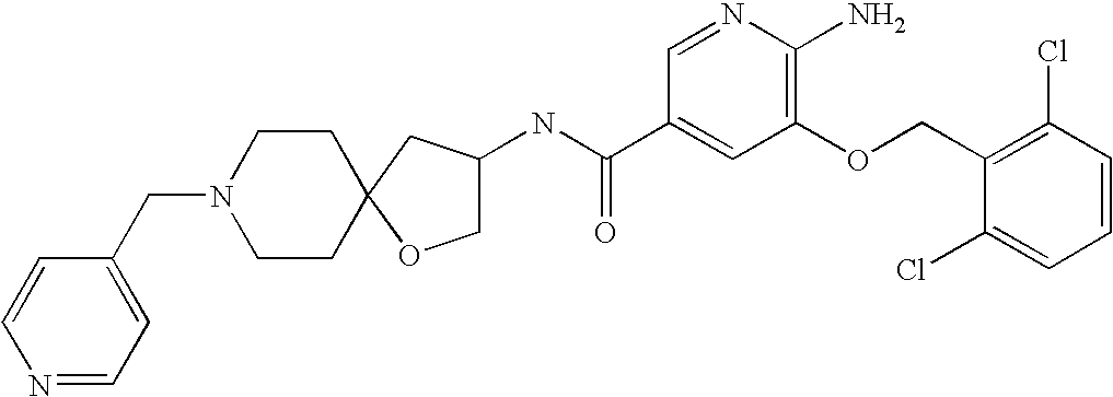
N1=CC=C(CN2CCC3(CC2)OCC(NC(C2=CC(OCC4=C(Cl)C=CC=C4Cl)=C(N)N=C2)=O)C3)C=C1
